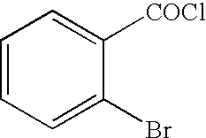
C1=CC=C(Br)C([COCl])=C1
